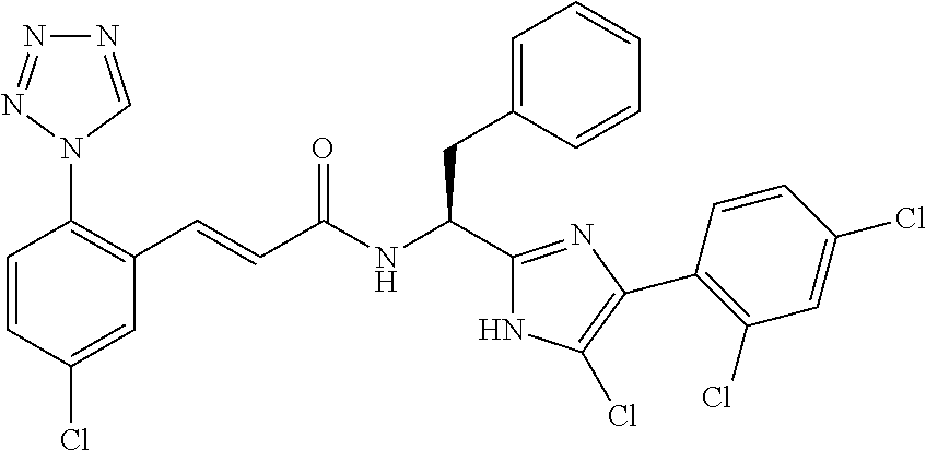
C1=CC(Cl)=CC(C=CC(NC(C2=NC(C3=C(Cl)C=C(Cl)C=C3)=C(Cl)N2)CC2=CC=CC=C2)=O)=C1N1C=NN=N1
